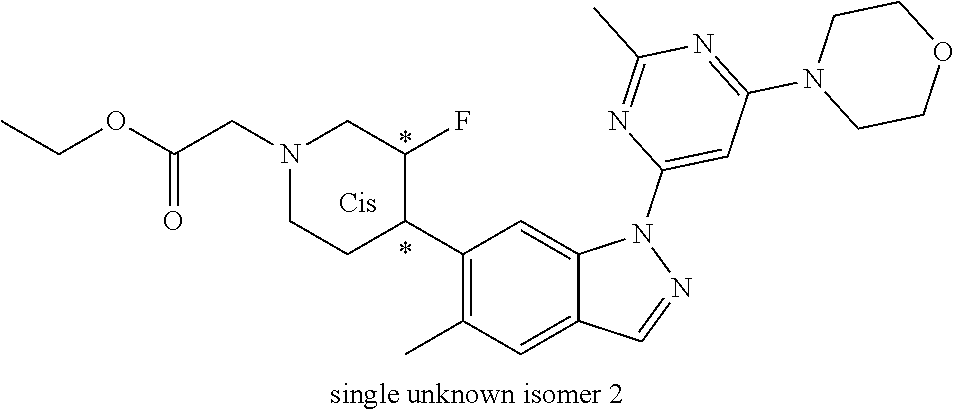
N1(CC(OCC)=O)CCC(C2=C(C)C=C3C(=C2)N(C2=CC(N4CCOCC4)=NC(C)=N2)N=C3)C(F)C1
